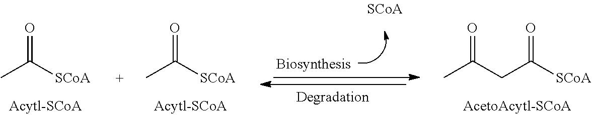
CC([SCoA])=O.CC(CC([SCoA])=O)=O.CC([SCoA])=O
